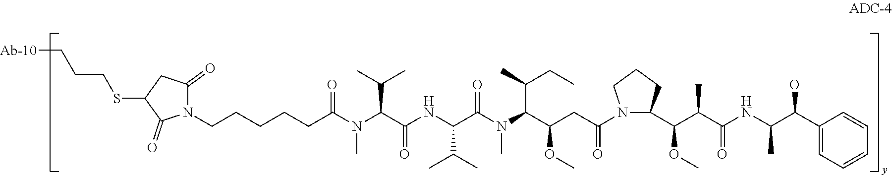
N1(CCCCCC(N(C(C(NC(C(=O)N(C)C(C(C)CC)C(OC)CC(=O)N2C(C(OC)C(C)C(=O)NC(C)C(C3=CC=CC=C3)O)CCC2)C(C)C)=O)C(C)C)C)=O)C(=O)CC(SCCC[Ab-10])C1=O
